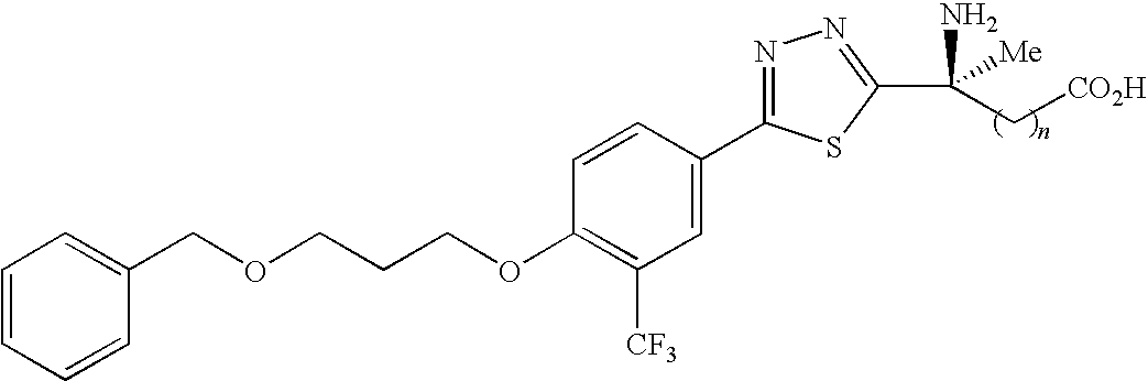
C(OC1=C([CF3])C=C(C2=NN=C(C(N)([Me])C[CO2H])S2)C=C1)CCOCC1=CC=CC=C1
